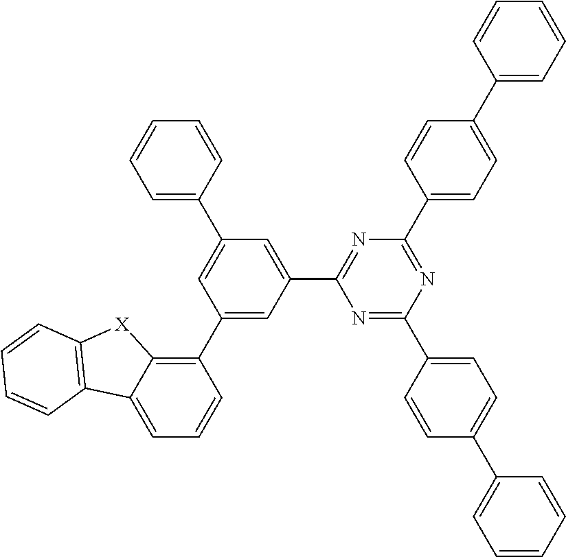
C1(C2=CC(C3=NC(C4=CC=C(C5=CC=CC=C5)C=C4)=NC(C4=CC=C(C5=CC=CC=C5)C=C4)=N3)=CC(C3=CC=CC=C3)=C2)=C2C(=CC=C1)C1=C([X]2)C=CC=C1
